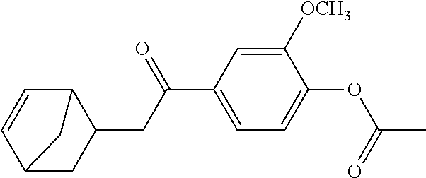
C12CC(CC(C3=CC=C(OC(C)=O)C([OCH3])=C3)=O)C(C=C1)C2
